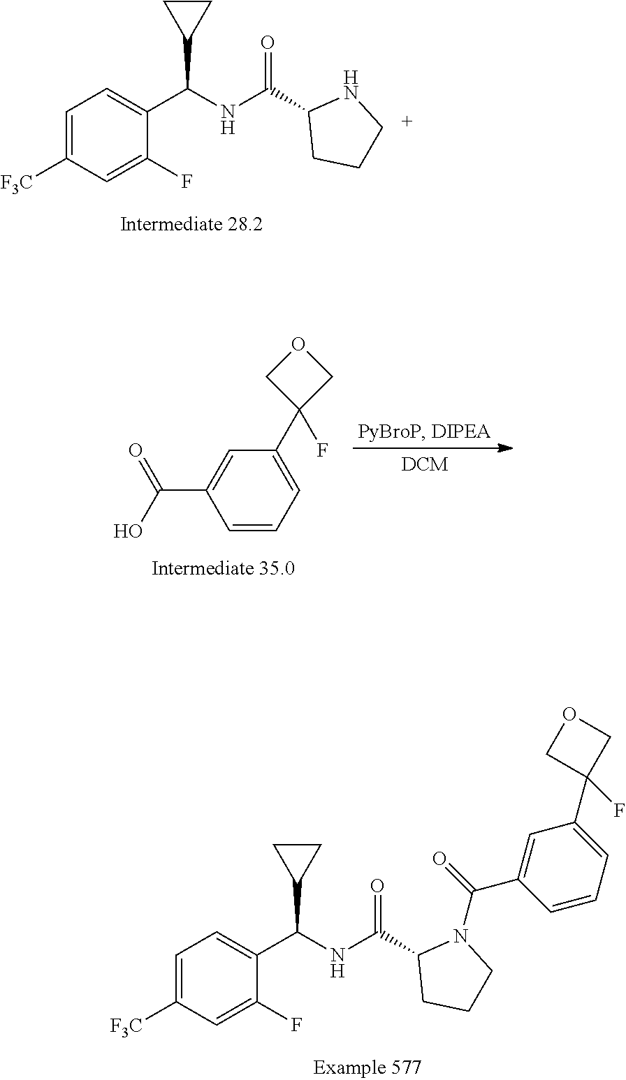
C1=C([F3C])C=C(F)C(C(NC(C2CCCN2)=O)C2CC2)=C1.C1=CC=C(C2(F)COC2)C=C1C(O)=O.C1=C([F3C])C=C(F)C(C(NC(C2CCCN2C(=O)C2=CC(C3(F)COC3)=CC=C2)=O)C2CC2)=C1
